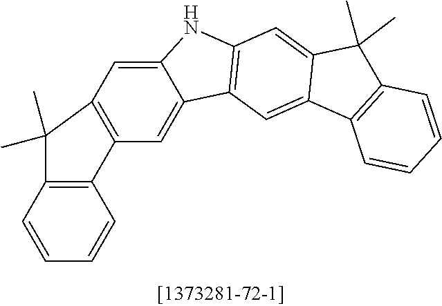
C12=C(C=C3C(=C1)C1=C(N3)C=C3C(=C1)C1=C(C3(C)C)C=CC=C1)C(C)(C)C1=C2C=CC=C1
